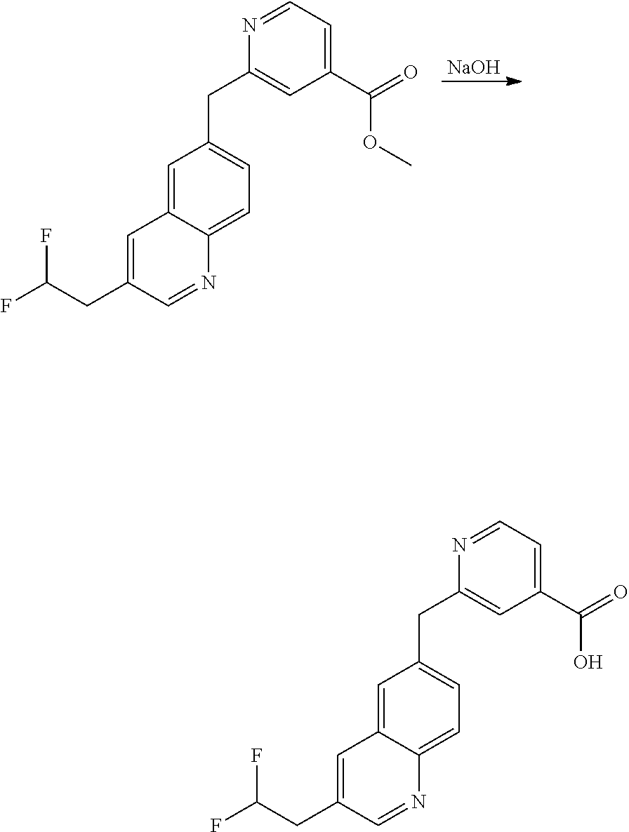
C1=C(CC(F)F)C=NC2=CC=C(CC3=CC(C(=O)OC)=CC=N3)C=C12.[NaOH].C1=C(CC(F)F)C=NC2=CC=C(CC3=CC(C(=O)O)=CC=N3)C=C12
